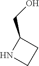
C1(CO)NCC1
